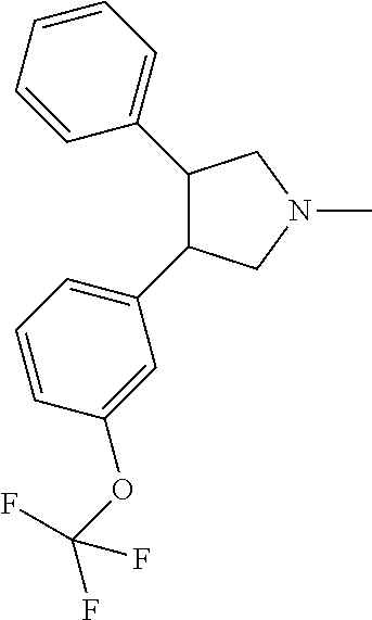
C1(C2C(C3=CC=CC=C3)CN(C)C2)=CC=CC(OC(F)(F)F)=C1
